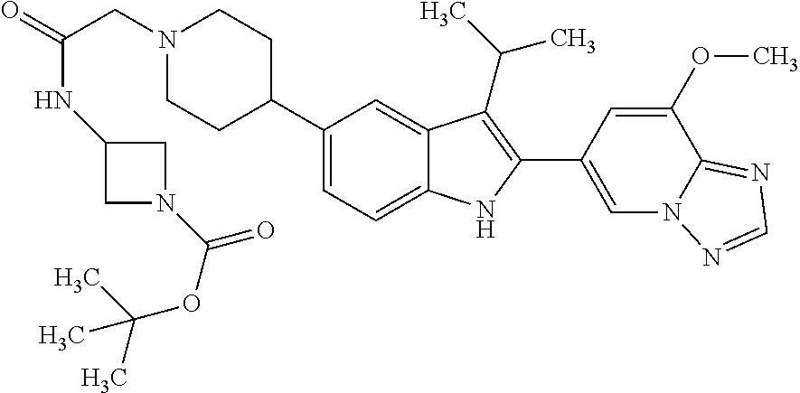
N1(CC(=O)NC2CN(C(=O)OC(C)(C)C)C2)CCC(C2=CC=C3C(=C2)C(C(C)C)=C(C2=CN4C(=NC=N4)C(OC)=C2)N3)CC1
